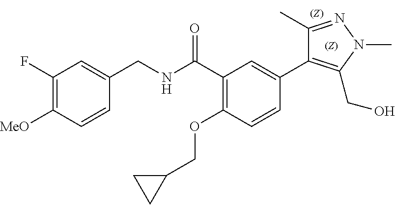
C1=CC([MeO])=C(F)C=C1CNC(C1=C(OCC2CC2)C=CC(C2=C(CO)N(C)N=C2C)=C1)=O
